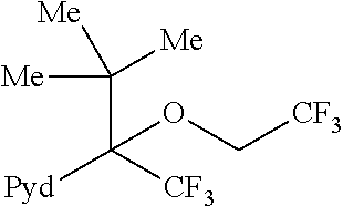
C(C([CF3])([Pyd])OC[CF3])([Me])([Me])[Me]
